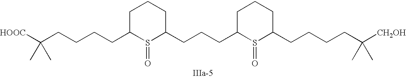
C1C(CCCCC([HOOC])(C)C)S(=O)C(CCCC2S(=O)C(CCCCC([CH2OH])(C)C)CCC2)CC1
